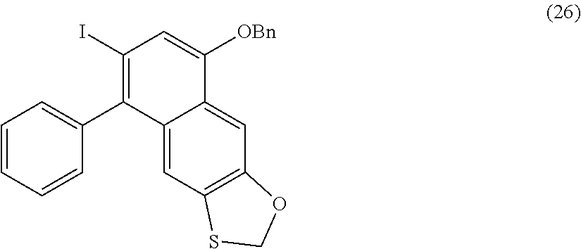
C1=CC=CC(C2=C(I)C=C([OBn])C3=CC4=C(C=C32)SCO4)=C1
